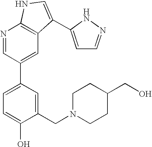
C1(CN2CCC(CO)CC2)=CC(C2=CC3=C(N=C2)NC=C3C2=CC=NN2)=CC=C1O
